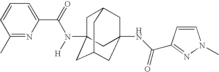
C1C2(N(C(C3=CC=CC(C)=N3)=O)[H])CC3CC(NC(=O)C4=NN(C)C=C4)(CC1C3)C2
